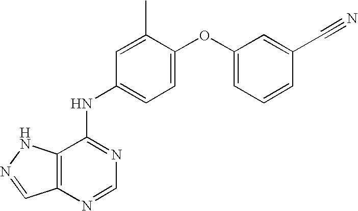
C12=C(N=CN=C1NC1=CC=C(OC3=CC=CC(C#N)=C3)C(C)=C1)C=NN2
